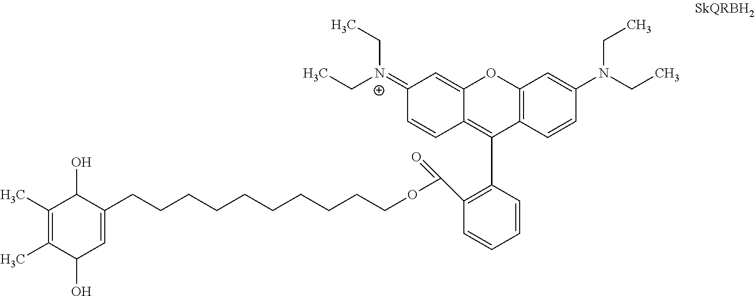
C1(C)=C(C)C(O)C=C(CCCCCCCCCCOC(=O)C2=C(C3=C4C(=CC(=[N+](CC)CC)C=C4)OC4=C3C=CC(N(CC)CC)=C4)C=CC=C2)C1O
